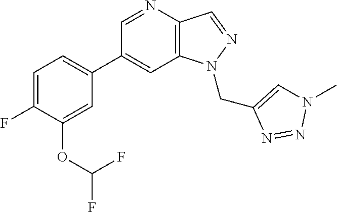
C1(C2=CC=C(F)C(OC(F)F)=C2)=CC2=C(C=NN2CC2=CN(C)N=N2)N=C1
